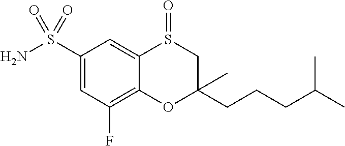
C1(S(N)(=O)=O)=CC(F)=C2C(=C1)S(=O)CC(CCCC(C)C)(C)O2
